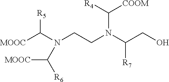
[MOOC]C(N(CCN(C(CO)[R7])C([R4])[COOM])C([R6])[MOOC])[R5]
